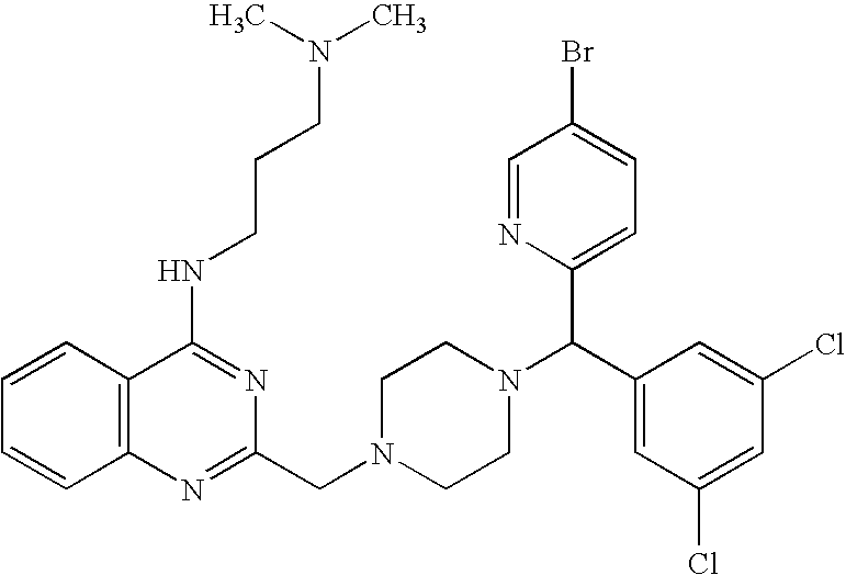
C1=CC2=C(C=C1)N=C(CN1CCN(C(C3=CC(Cl)=CC(Cl)=C3)C3=CC=C(Br)C=N3)CC1)N=C2NCCCN(C)C
